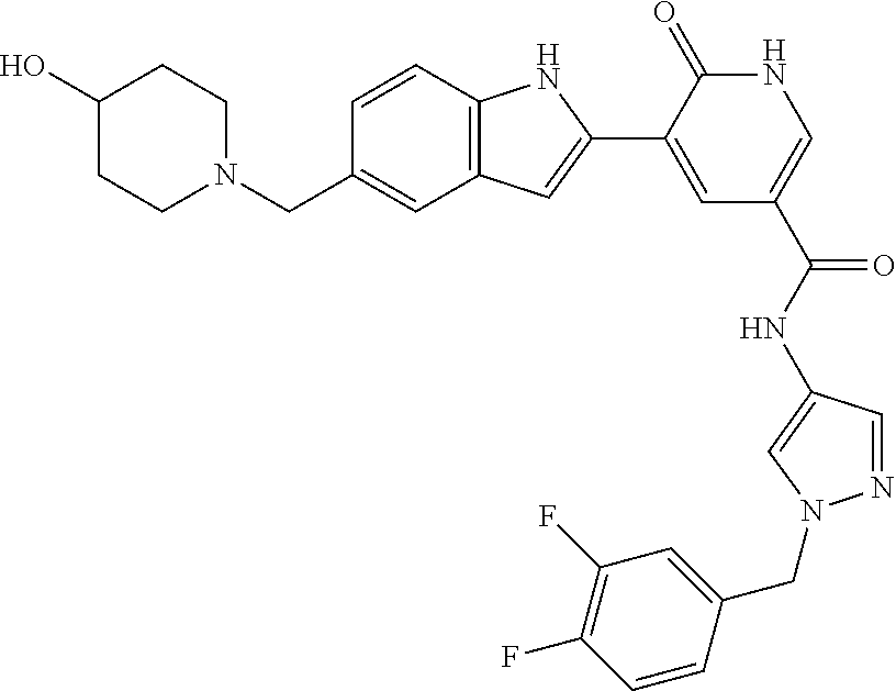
C12=C(C=CC(CN3CCC(O)CC3)=C1)NC(C1=CC(C(=O)NC3=CN(CC4=CC(F)=C(F)C=C4)N=C3)=CNC1=O)=C2
